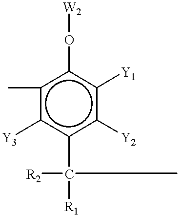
c1(C)c([Y3])c(C([R1])(C)[R2])c([Y2])c([Y1])c1O[W2]
